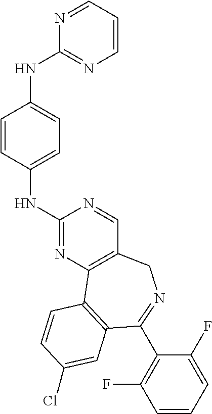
C1(NC2=CC=C(NC3=NC=CC=N3)C=C2)=NC2=C(C=N1)CN=C(C1=C(F)C=CC=C1F)C1=C2C=CC(Cl)=C1
